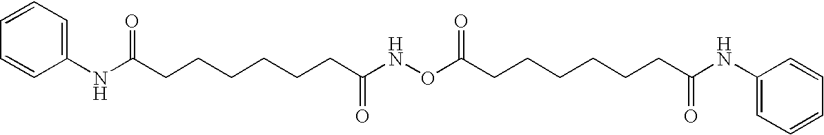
C1=CC=C(NC(CCCCCCC(NOC(CCCCCCC(NC2=CC=CC=C2)=O)=O)=O)=O)C=C1
